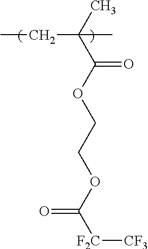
CCC(C)(C)C(OCCOC([F2C][CF3])=O)=O
